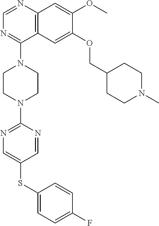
C12=C(N=CN=C1N1CCN(C3=NC=C(SC4=CC=C(F)C=C4)C=N3)CC1)C=C(OC)C(OCC1CCN(C)CC1)=C2
